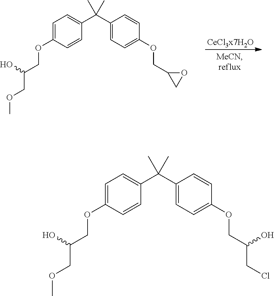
C1=CC(OCC(O)COC)=CC=C1C(C1=CC=C(OCC(O)CCl)C=C1)(C)C.C1=CC(OCC(O)COC)=CC=C1C(C1=CC=C(OCC2OC2)C=C1)(C)C.[CeCl3x7H2O]
